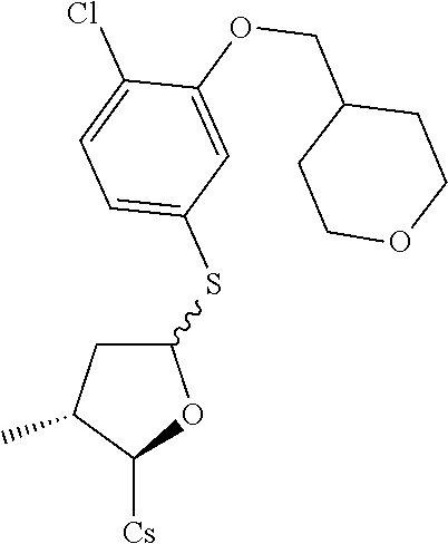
C1C(SC2=CC=C(Cl)C(OCC3CCOCC3)=C2)OC([Cs])C1C
